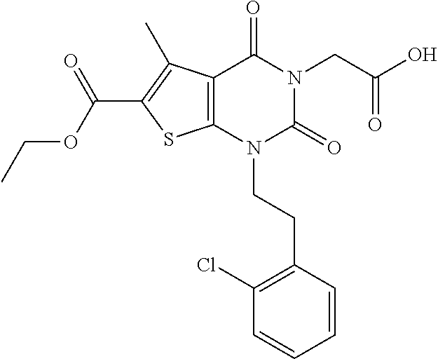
C12=C(N(CCC3=C(Cl)C=CC=C3)C(=O)N(CC(O)=O)C1=O)SC(C(OCC)=O)=C2C
